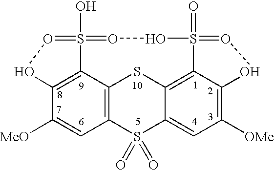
C12=C3C4=C(C=C1[MeO])S(=O)(=O)C1=CC([OMe])=C5C(=C1S4)S(=O)(=OO5)OO=S3(O)=OO2
